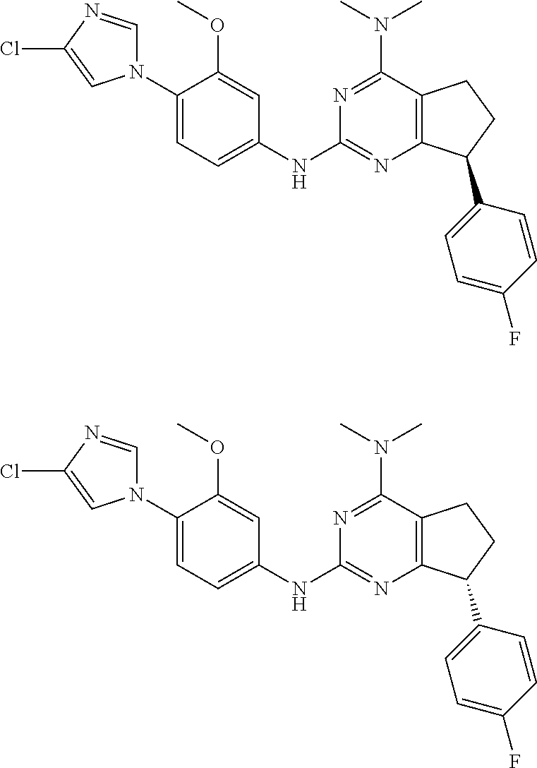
C1(NC2=NC3=C(C(N(C)C)=N2)CCC3C2=CC=C(F)C=C2)=CC=C(N2C=NC(Cl)=C2)C(OC)=C1.C1(NC2=NC3=C(C(N(C)C)=N2)CCC3C2=CC=C(F)C=C2)=CC=C(N2C=NC(Cl)=C2)C(OC)=C1
